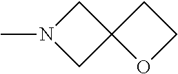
C1N(C)CC12OCC2
